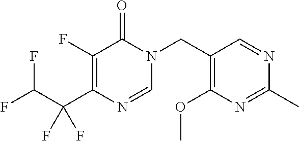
C1(F)=C(C(C(F)F)(F)F)N=CN(CC2=C(OC)N=C(C)N=C2)C1=O
